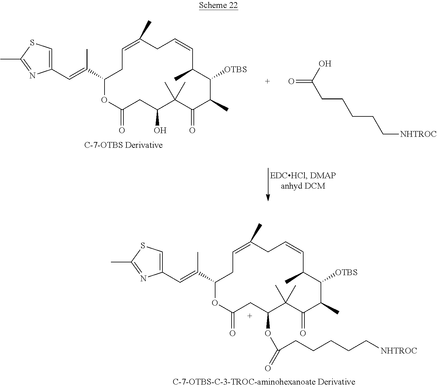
C1(C=C(C2CC=C(C)CC=CC(C)C([OTBS])C(C)C(=O)C(C)(C)C(O)CC(=O)O2)C)=CSC(C)=N1.O=C(O)CCCCC[NHTROC].C1(C=C(C2CC=C(C)CC=CC(C)C([OTBS])C(C)C(=O)C(C)(C)C(OC(=O)CCCCC[NHTROC])CC(=O)O2)C)=CSC(C)=N1
